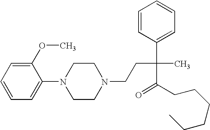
C1(OC)=CC=CC=C1N1CCN(CCC(C2=CC=CC=C2)(C)C(CCCCCC)=O)CC1
